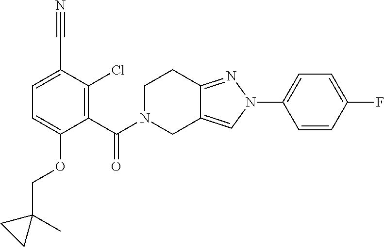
C1(C(N2CC3=CN(C4=CC=C(F)C=C4)N=C3CC2)=O)=C(Cl)C(C#N)=CC=C1OCC1(C)CC1
